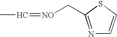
N1=C(C[NO]=CC)SC=C1
